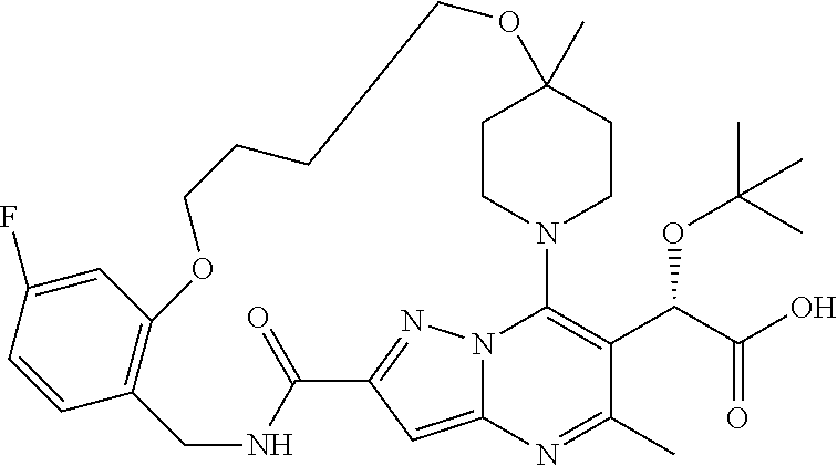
C1CN2CCC1(C)OCCCCOC1=C(CNC(=O)C3=NN4C2=C(C(C(=O)O)OC(C)(C)C)C(C)=NC4=C3)C=CC(F)=C1
